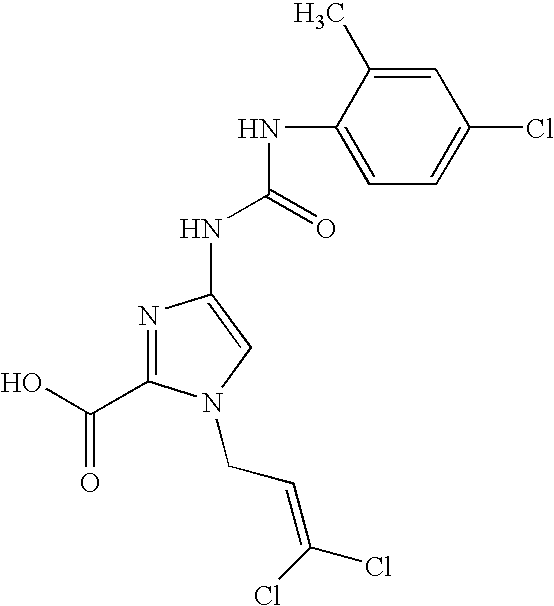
N1=C(C(O)=O)N(CC=C(Cl)Cl)C=C1NC(NC1=CC=C(Cl)C=C1C)=O
